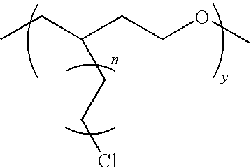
CCC(CCOC)CCCl
